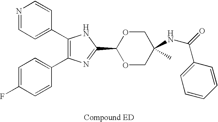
C1(C2=CC=NC=C2)=C(C2=CC=C(F)C=C2)N=C(C2OCC(C)(NC(C3=CC=CC=C3)=O)CO2)N1
